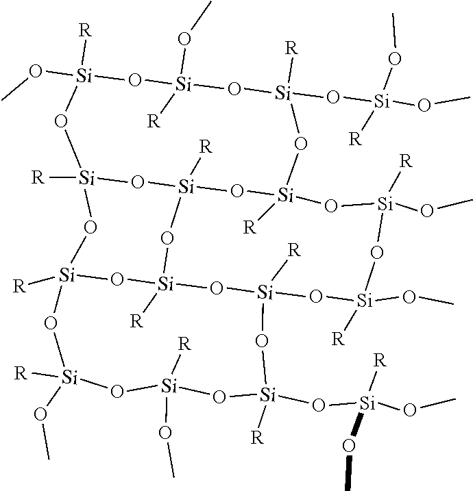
CO[Si]1([R])O[Si](OC)([R])O[Si](O[Si](OC)(OC)[R])([R])O[Si]2([R])O[Si]3([R])O[Si]([R])(O1)O[Si]1([R])O[Si]([R])(O[Si]([R])(O[Si](OC)([R])O[Si](OC)([R])O2)O[Si](O[Si](OC)([R])OC)([R])O[Si]([R])(OC)O[Si]([R])(OC)O1)O3
